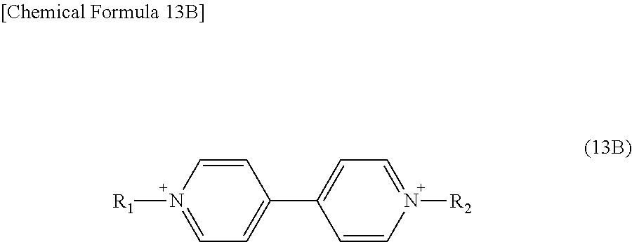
C1(C2=CC=N([R2])C=C2)=CC=N([R1])C=C1
